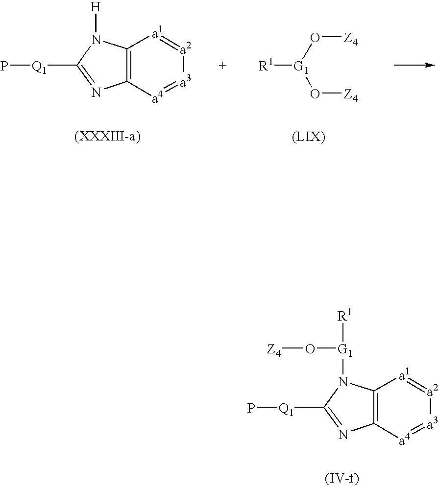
C12=C([a4]=[a3][a2]=[a1]1)N=C([Q1]P)N2[H].[R1][G1](O[Z4])O[Z4].C12=C([a4]=[a3][a2]=[a1]1)N=C([Q1]P)N2[G1](O[Z4])[R1]
